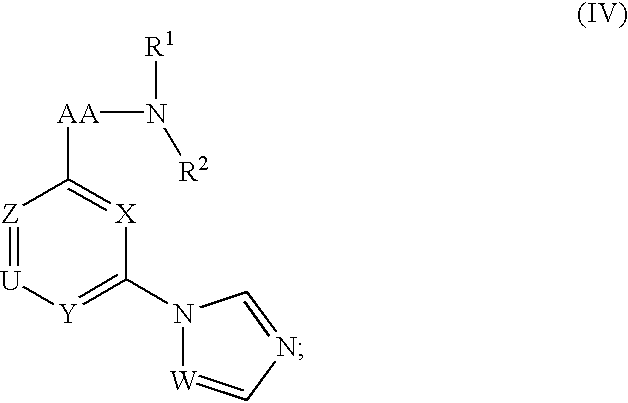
[Z]1=[U][Y]=C(N2[W]=CN=C2)[X]=C1[AA]N([R1])[R2]
